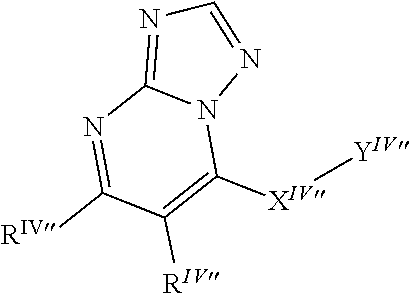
N1=C([RIV])C([RIV])=C([XIV][YIV])N2C1=NC=N2
